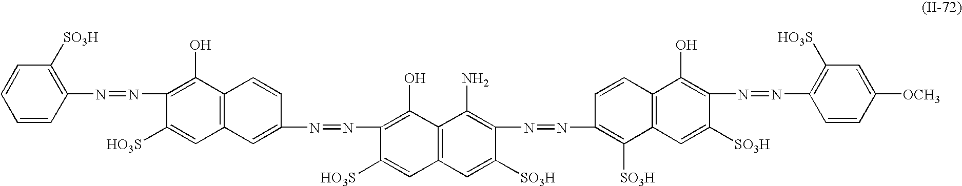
C1=CC([SO3H])=C(N=NC2=C(O)C3=C(C=C2[HO3S])C=C(N=NC2=C(O)C4=C(C=C2[HO3S])C=C([SO3H])C(N=NC2=C([SO3H])C5=C(C=C2)C(O)=C(N=NC2=C([HO3S])C=C([OCH3])C=C2)C([SO3H])=C5)=C4N)C=C3)C=C1
